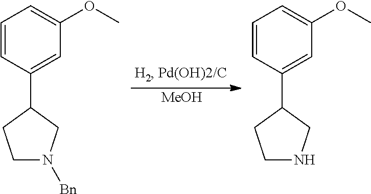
C1=CC(C2CCNC2)=CC(OC)=C1.[MeOH].C1=CC(C2CCN([Bn])C2)=CC(OC)=C1
